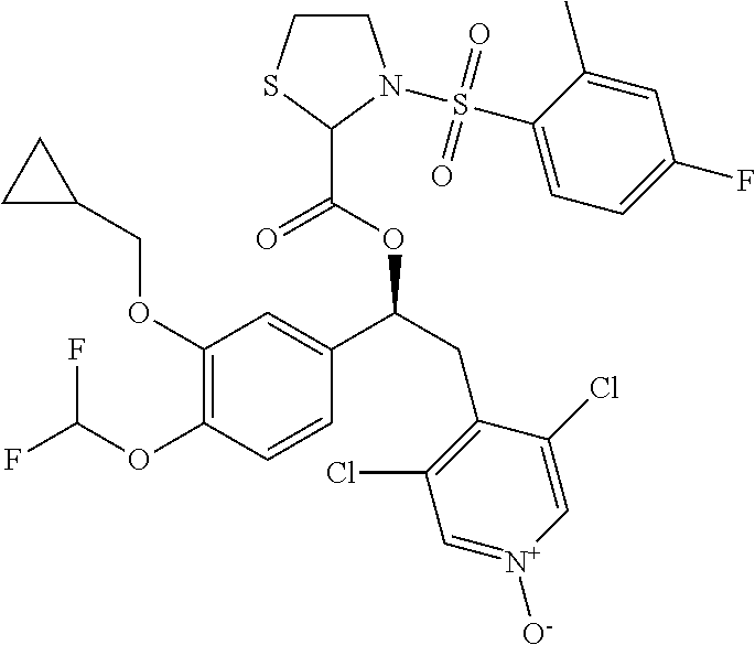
C1(OCC2CC2)=C(OC(F)F)C=CC(C(CC2=C(Cl)C=[N+]([O-])C=C2Cl)OC(=O)C2SCCN2S(=O)(=O)C2=CC=C(F)C=C2C)=C1
